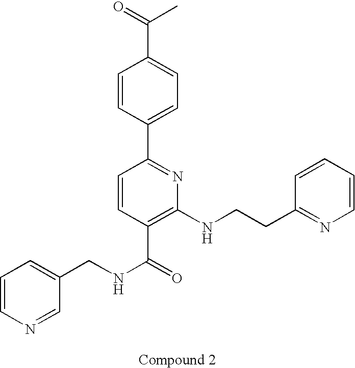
N1=CC(CNC(=O)C2=C(NCCC3=NC=CC=C3)N=C(C3=CC=C(C(C)=O)C=C3)C=C2)=CC=C1
